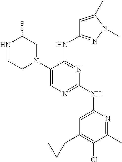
N1CCN(C2=CN=C(NC3=CC(C4CC4)=C(Cl)C(C)=N3)N=C2NC2=NN(C)C(C)=C2)CC1C
